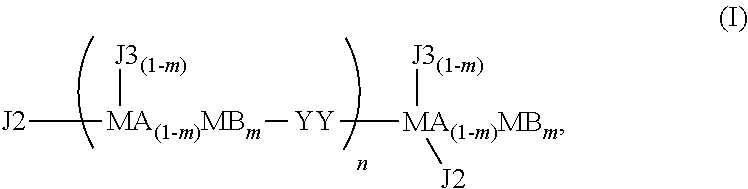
[J2][MA(1-m)MBm]([J3(1-m)])[YY][MA(1-m)MBm]([J3(1-m)])[J2]
